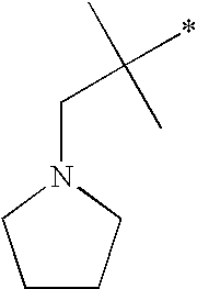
C1CCN(CC(C)(C)*)C1
